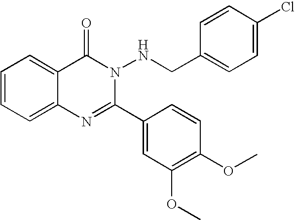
C1=CC=C2C(=C1)C(=O)N(NCC1=CC=C(Cl)C=C1)C(C1=CC(OC)=C(OC)C=C1)=N2
